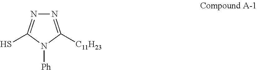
N1=C([C11H23])N([Ph])C(S)=N1
